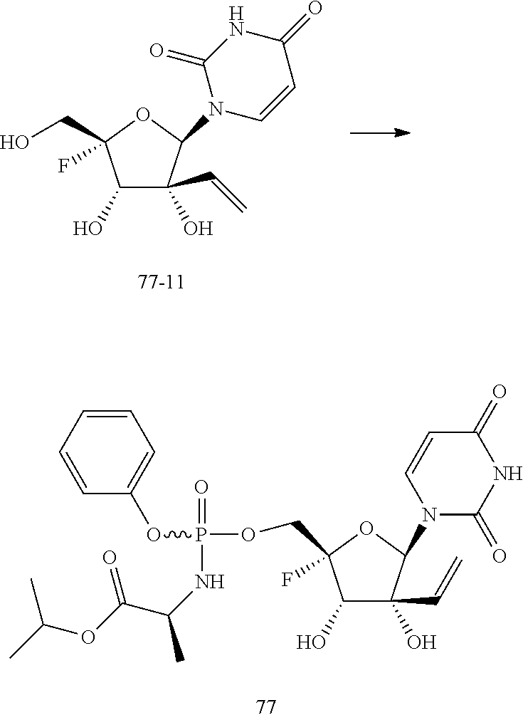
C1(O)C(O)(C=C)C(N2C(=O)NC(=O)C=C2)OC1(CO)F.C1=CC=CC(OP(NC(C(OC(C)C)=O)C)(=O)OCC2(F)C(O)C(O)(C=C)C(N3C(=O)NC(=O)C=C3)O2)=C1
